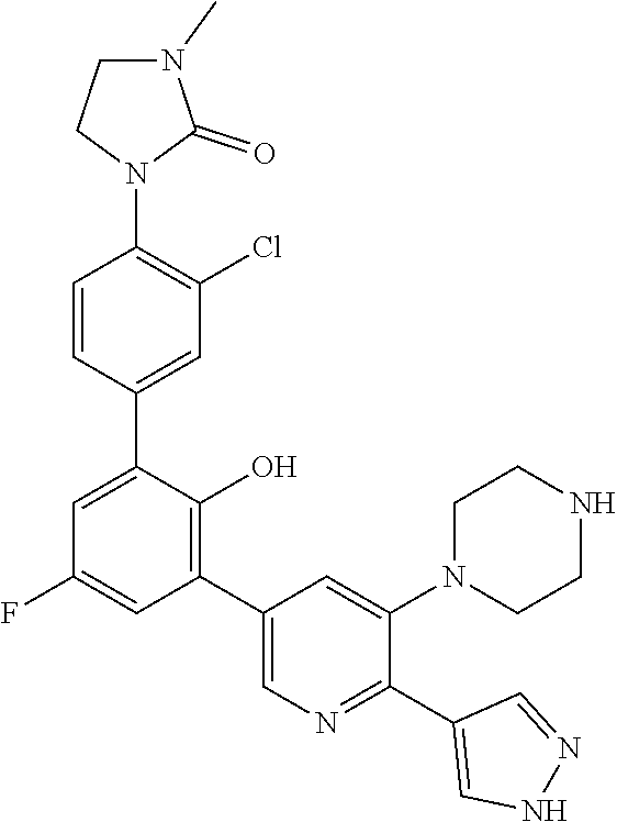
C1N(C)C(=O)N(C2=C(Cl)C=C(C3=CC(F)=CC(C4=CN=C(C5=CNN=C5)C(N5CCNCC5)=C4)=C3O)C=C2)C1
